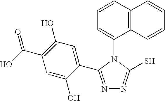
C1=CC2=C(C(N3C(S)=NN=C3C3=CC(O)=C(C(O)=O)C=C3O)=C1)C=CC=C2
